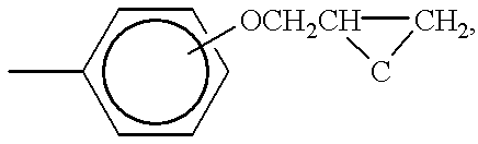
Cc1ccccc1.C[OCH2CH]1CC1
